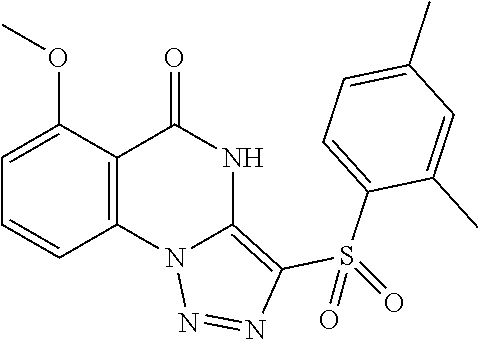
C1=CC2=C(C(OC)=C1)C(=O)NC1=C(S(C3=CC=C(C)C=C3C)(=O)=O)N=NN21
